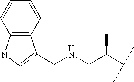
N(CC(C(C)C)C)CC1=CNC2=C1C=CC=C2
